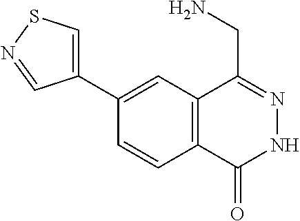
C1(C2=CSN=C2)=CC2=C(C=C1)C(=O)NN=C2CN
